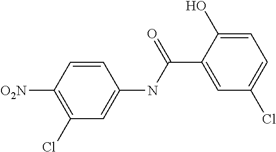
C1(Cl)=C([O2N])C=CC(NC(C2=CC(Cl)=CC=C2O)=O)=C1
